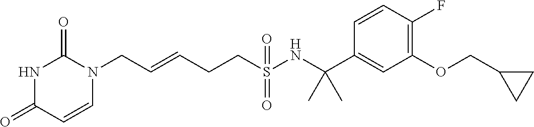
C(=CCCS(NC(C1=CC(OCC2CC2)=C(F)C=C1)(C)C)(=O)=O)CN1C(=O)NC(=O)C=C1
